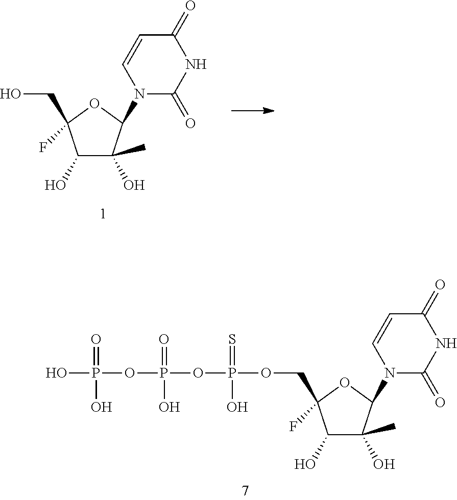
C1(O)C(O)(C)C(N2C(=O)NC(=O)C=C2)OC1(COP(=S)(O)OP(=O)(OP(=O)(O)O)O)F.C1(O)C(O)(C)C(N2C(=O)NC(=O)C=C2)OC1(CO)F
